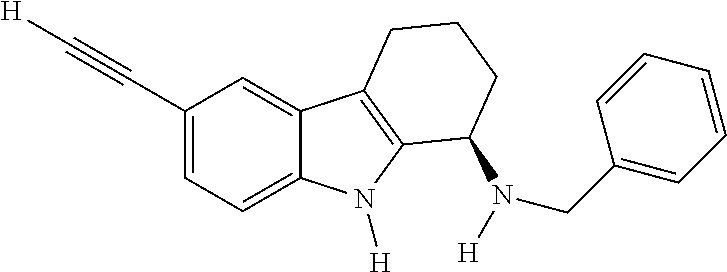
C1(C#C[H])=CC=C2C(=C1)C1=C(N2[H])C(N([H])CC2=CC=CC=C2)CCC1
